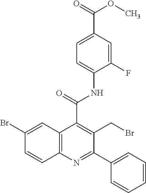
C1=C(C(=O)OC)C=C(F)C(NC(=O)C2=C(CBr)C(C3=CC=CC=C3)=NC3=C2C=C(Br)C=C3)=C1
